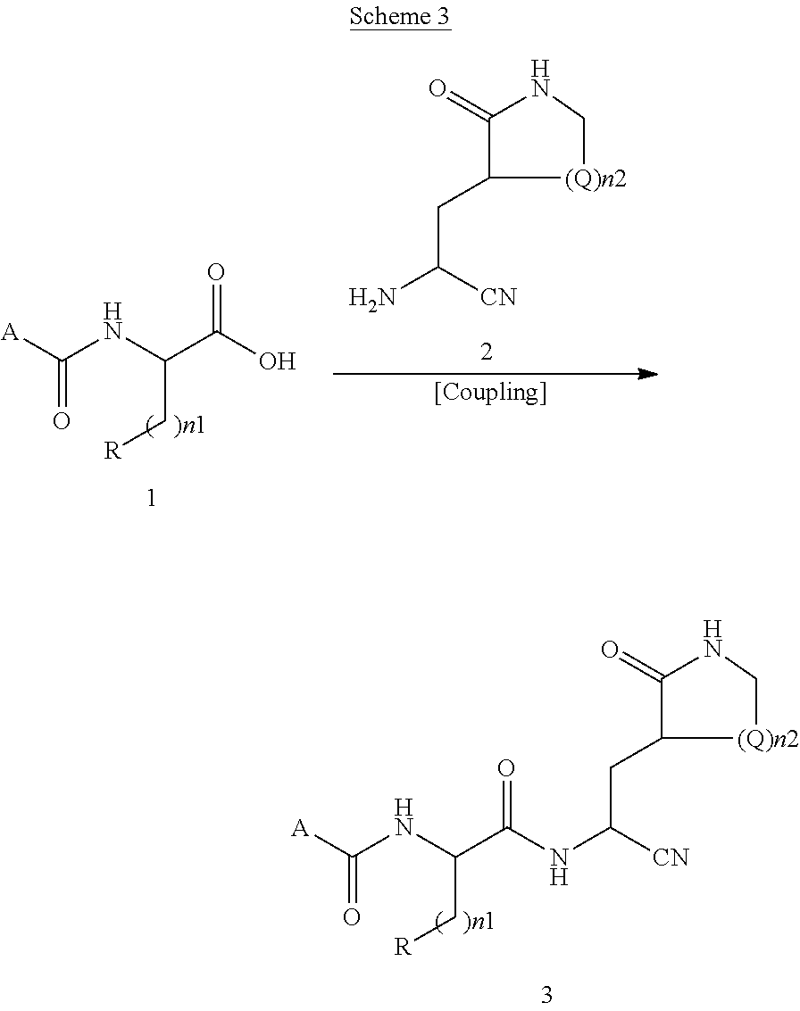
N1C(=O)C(CC(N)[CN])[(Q)n2]C1.O=C(O)C(NC([A])=O)C[R].N1C(=O)C(CC([CN])NC(=O)C(NC([A])=O)C[R])[(Q)n2]C1
